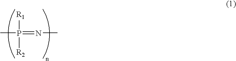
CP(=NC)([R2])[R1]
